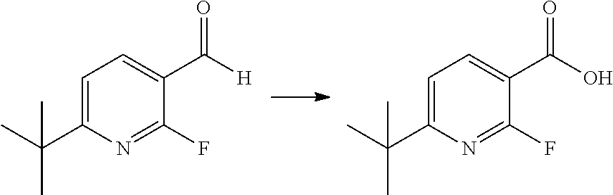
C1=C(C(C)(C)C)N=C(F)C(C([H])=O)=C1.C1=C(C(C)(C)C)N=C(F)C(C(O)=O)=C1
